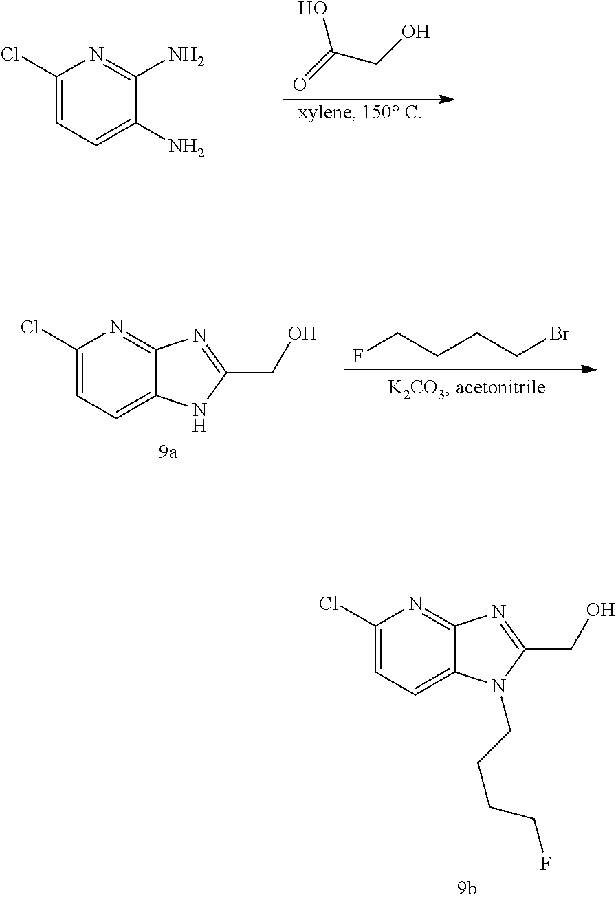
C1(Cl)=CC=C(N)C(N)=N1.O=C(CO)O.C1(Cl)=CC=C2C(=N1)N=C(CO)N2.FCCCCBr.C1(Cl)=CC=C2C(=N1)N=C(CO)N2CCCCF
